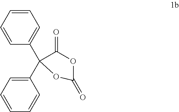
C1(C2=CC=CC=C2)(C2=CC=CC=C2)C(=O)OC(=O)O1
